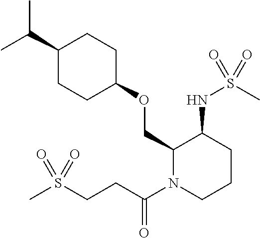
C(C1CCC(OCC2N(C(CCS(C)(=O)=O)=O)CCCC2NS(C)(=O)=O)CC1)(C)C
